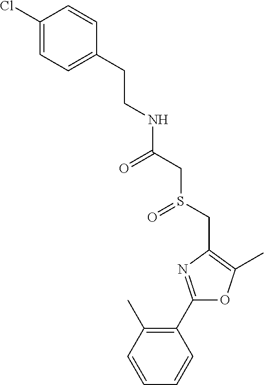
C1(Cl)=CC=C(CCNC(=O)CS(CC2=C(C)OC(C3=C(C)C=CC=C3)=N2)=O)C=C1
